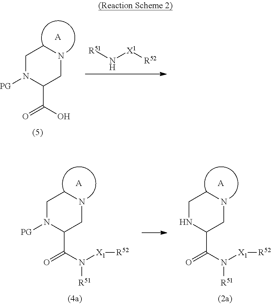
C1N([PG])C(C(O)=O)CNC1.[A].[R51]N[X1][R52].[A].C1N([PG])C(C(=O)N([X1][R52])[R51])CNC1.[A].C1NC(C(=O)N([X1][R52])[R51])CNC1
